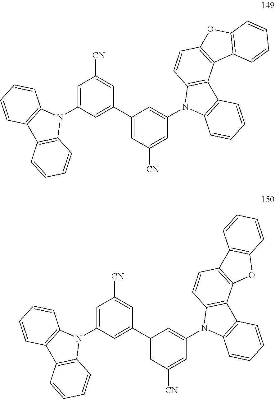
C1=C(N2C3=C(C4=C2C=CC=C4)C=CC=C3)C=C(C2=CC([CN])=CC(N3C4=C(C5=C3C=CC3=C5C5=C(O3)C=CC=C5)C=CC=C4)=C2)C=C1[CN].C1=C(N2C3=C(C4=C2C=CC=C4)C=CC=C3)C=C(C2=CC([CN])=CC(N3C4=C(C5=C3C=CC3=C5OC5=C3C=CC=C5)C=CC=C4)=C2)C=C1[CN]
